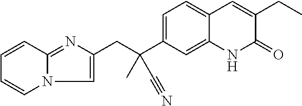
C1=C(CC(C2=CC=C3C(=C2)NC(=O)C(CC)=C3)(C)C#N)N=C2N1C=CC=C2
